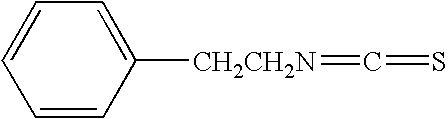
C1=CC([CH2CH2N]=C=S)=CC=C1
